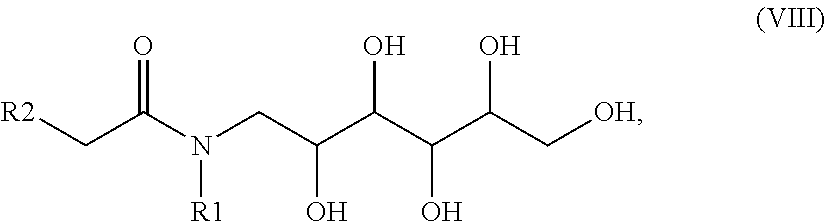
C(C(N(CC(C(C(C(C[OH])O)O)O)O)[R1])=O)[R2]
